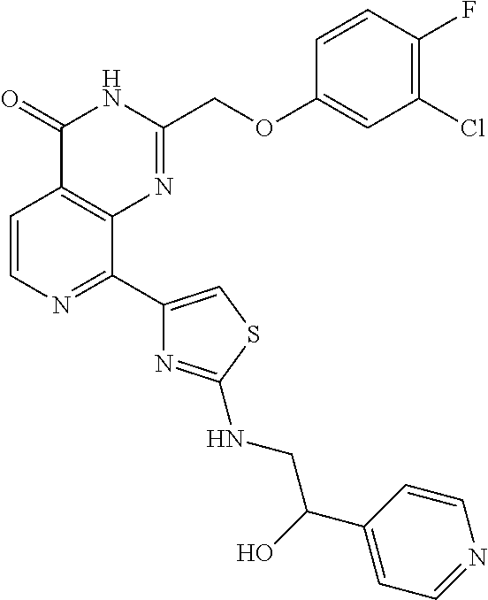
C1=CN=C(C2=CSC(NCC(C3=CC=NC=C3)O)=N2)C2=C1C(=O)NC(COC1=CC(Cl)=C(F)C=C1)=N2
